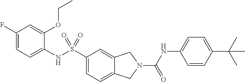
C1(F)=CC=C(NS(C2=CC=C3C(=C2)CN(C(NC2=CC=C(C(C)(C)C)C=C2)=O)C3)(=O)=O)C(OCC)=C1
